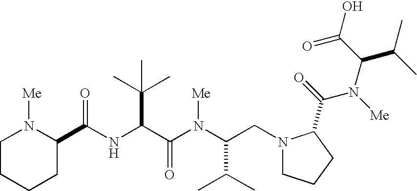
N(C(C(N(C(CN1CCCC1C(=O)N([Me])C(C(=O)O)C(C)C)C(C)C)[Me])=O)C(C)(C)C)C(=O)C1N([Me])CCCC1
